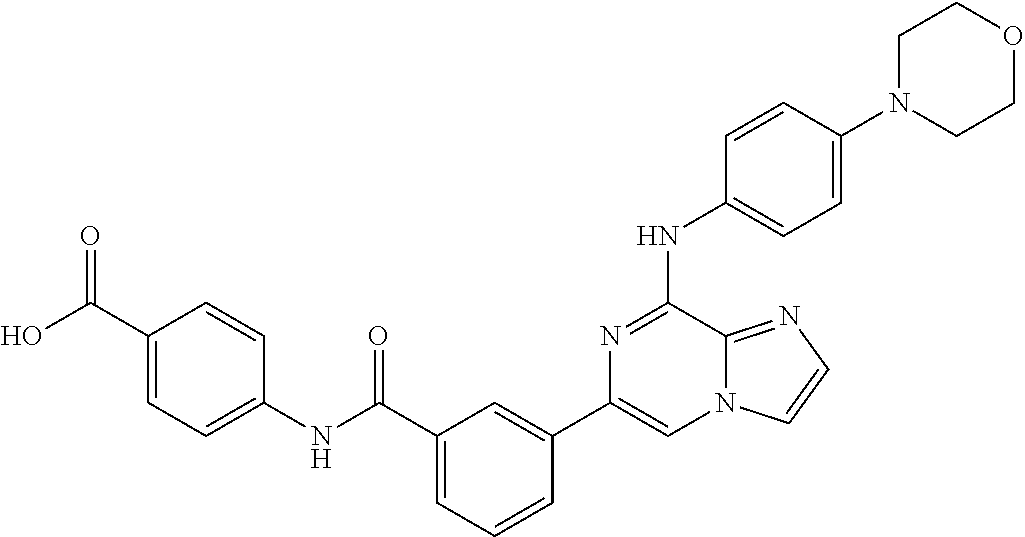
C1=CC(N2CCOCC2)=CC=C1NC1=NC(C2=CC(C(=O)NC3=CC=C(C(=O)O)C=C3)=CC=C2)=CN2C1=NC=C2
